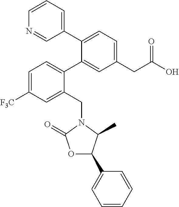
C1=C([F3C])C=C(CN2C(=O)OC(C3=CC=CC=C3)C2C)C(C2=CC(CC(O)=O)=CC=C2C2=CC=CN=C2)=C1
